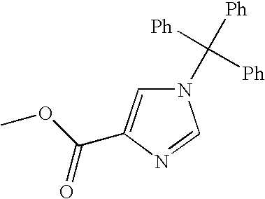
N1(C([Ph])([Ph])[Ph])C=C(C(OC)=O)N=C1
